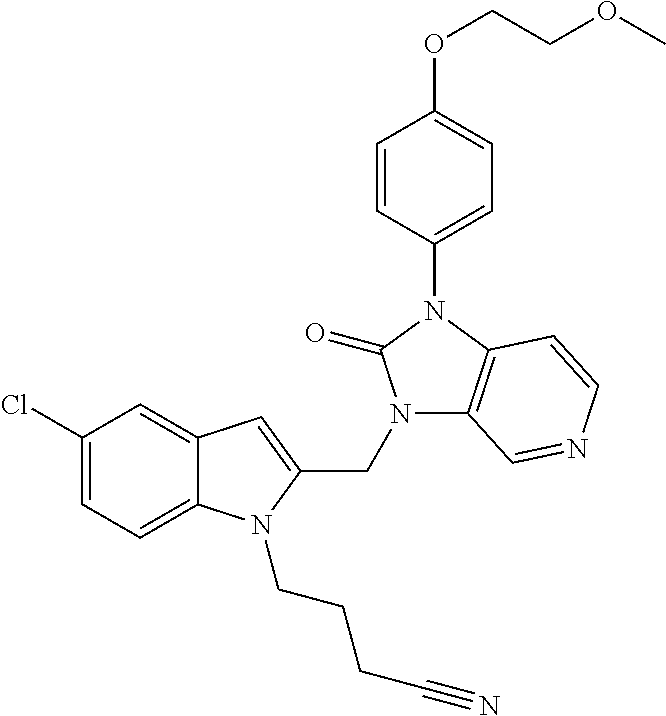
C12=CC(Cl)=CC=C1N(CCCC#N)C(CN1C3=C(N(C4=CC=C(OCCOC)C=C4)C1=O)C=CN=C3)=C2
